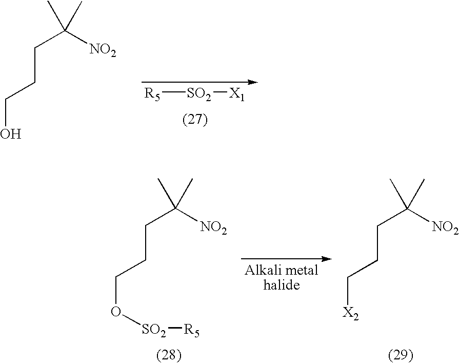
[R5][SO2][X1].OCCCC([NO2])(C)C.CC(C)([NO2])CCCO[SO2][R5].C(CC([NO2])(C)C)C[X2]
